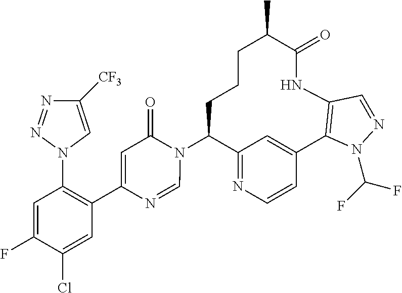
C12=NC=CC(=C1)C1=C(NC(=O)C(C)CCCC2N2C(=O)C=C(C3=C(N4C=C([CF3])N=N4)C=C(F)C(Cl)=C3)N=C2)C=NN1C(F)F
